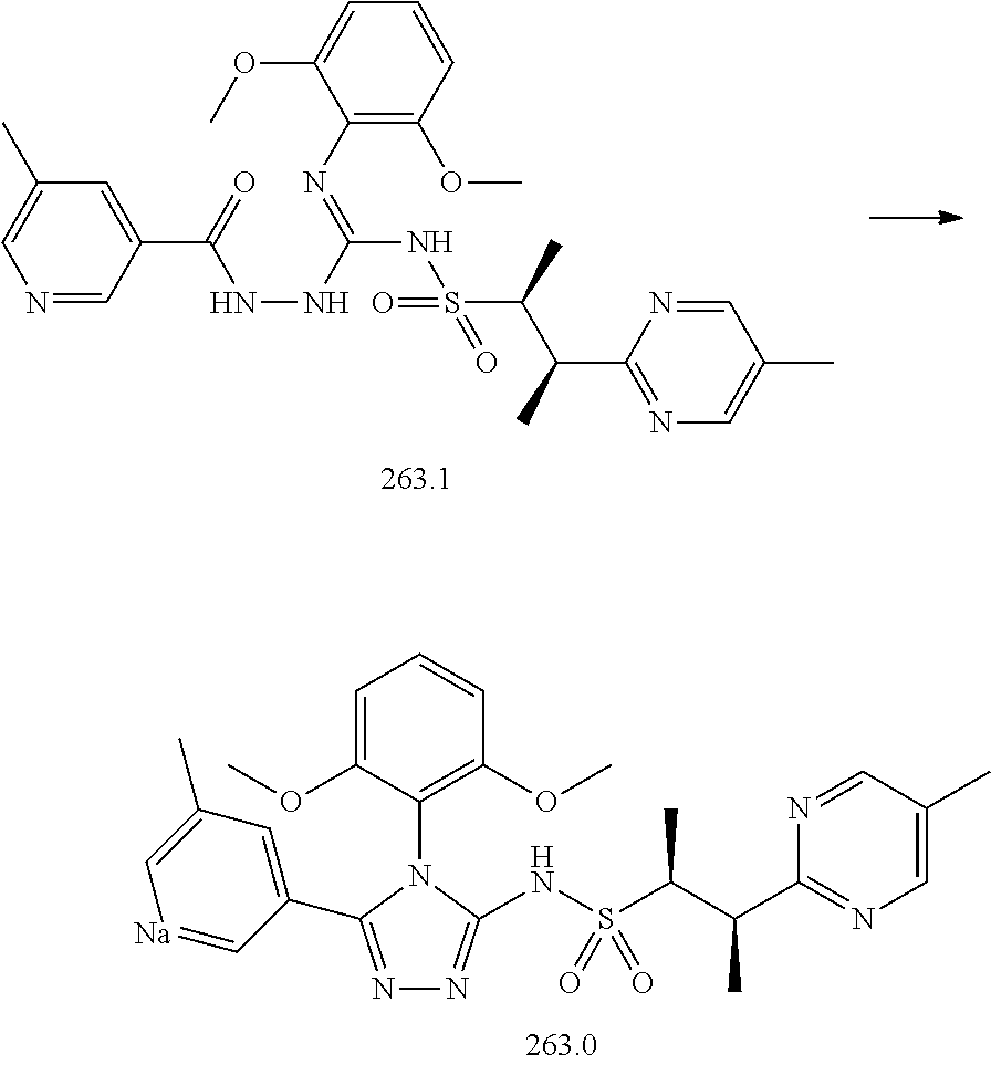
O=S(NC(=NC1=C(OC)C=CC=C1OC)NNC(C1=CC(C)=CN=C1)=O)(=O)C(C)C(C)C1=NC=C(C)C=N1.N1=C(C2=CC(C)=C[Na]=C2)N(C2=C(OC)C=CC=C2OC)C(NS(C(C(C2=NC=C(C)C=N2)C)C)(=O)=O)=N1
